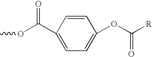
COC(C1=CC=C(OC([R])=O)C=C1)=O
